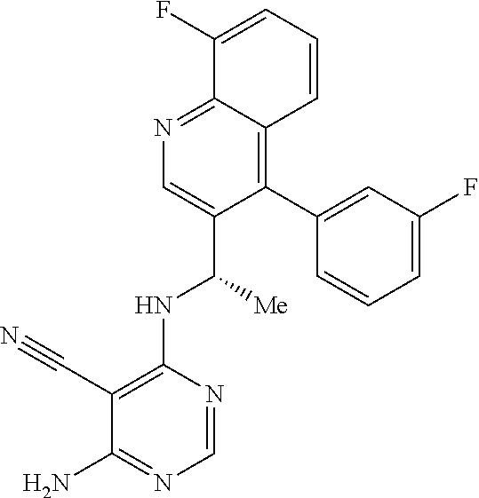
C1(C#N)=C(NC([Me])C2=CN=C3C(=C2C2=CC(F)=CC=C2)C=CC=C3F)N=CN=C1N
